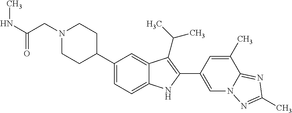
N1(CC(NC)=O)CCC(C2=CC=C3C(=C2)C(C(C)C)=C(C2=CN4C(=NC(C)=N4)C(C)=C2)N3)CC1
